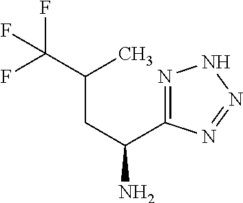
FC(C(C)CC(N)C1=NNN=N1)(F)F
